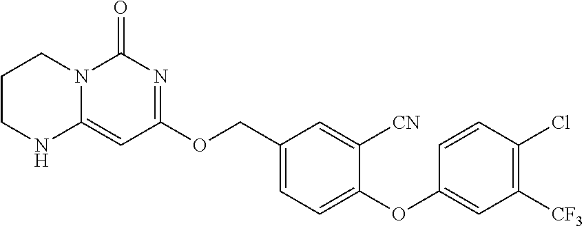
C1CNC2=CC(OCC3=CC=C(OC4=CC([CF3])=C(Cl)C=C4)C([CN])=C3)=NC(=O)N2C1
